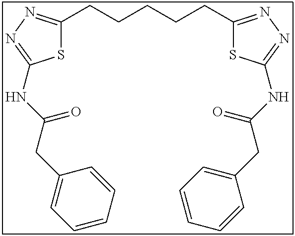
S1C(CCCCCC2=NN=C(NC(CC3=CC=CC=C3)=O)S2)=NN=C1NC(CC1=CC=CC=C1)=O
